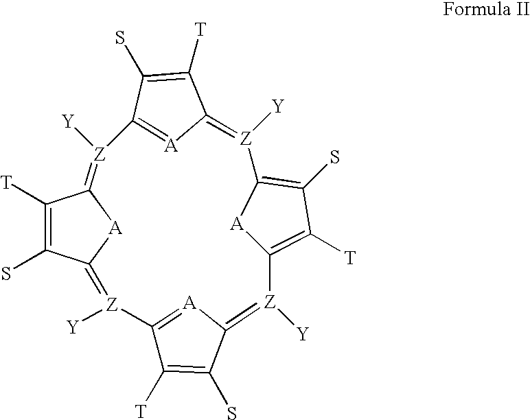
C1([T])=C(S)C2=[Z]([Y])C3=[A]C(=[Z]([Y])C4=C([T])C(S)=C([A]4)[Z]([Y])=C4C([T])=C(S)C(=[A]4)[Z]([Y])=C1[A]2)C(S)=C3[T]
